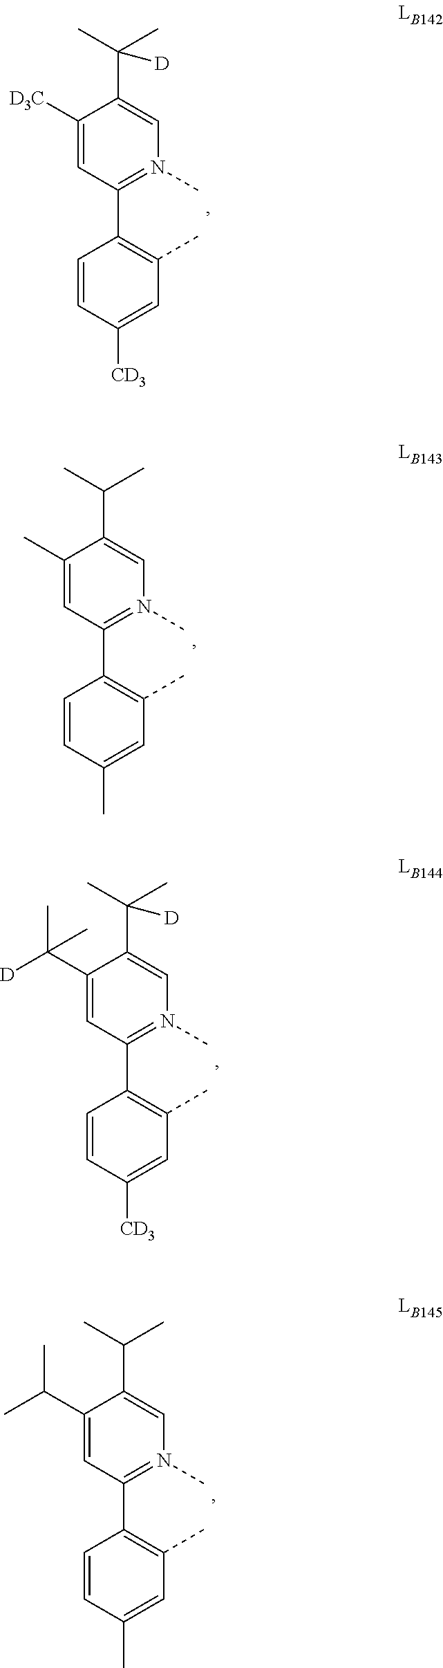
C1(C)=CC(C)=C(C2=N(C)C=C(C(C)C)C(C)=C2)C=C1.C1([CD3])=CC(C)=C(C2=N(C)C=C(C(C)(C)[D])C([D3C])=C2)C=C1.C1(C)=CC(C)=C(C2=N(C)C=C(C(C)C)C(C(C)C)=C2)C=C1.C1([CD3])=CC(C)=C(C2=N(C)C=C(C(C)(C)[D])C(C(C)([D])C)=C2)C=C1
